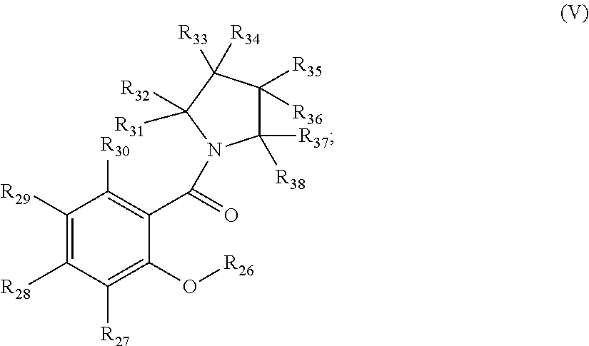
C1([R29])=C([R28])C([R27])=C(O[R26])C(C(=O)N2C([R37])([R38])C([R35])([R36])C([R33])([R34])C2([R32])[R31])=C1[R30]
